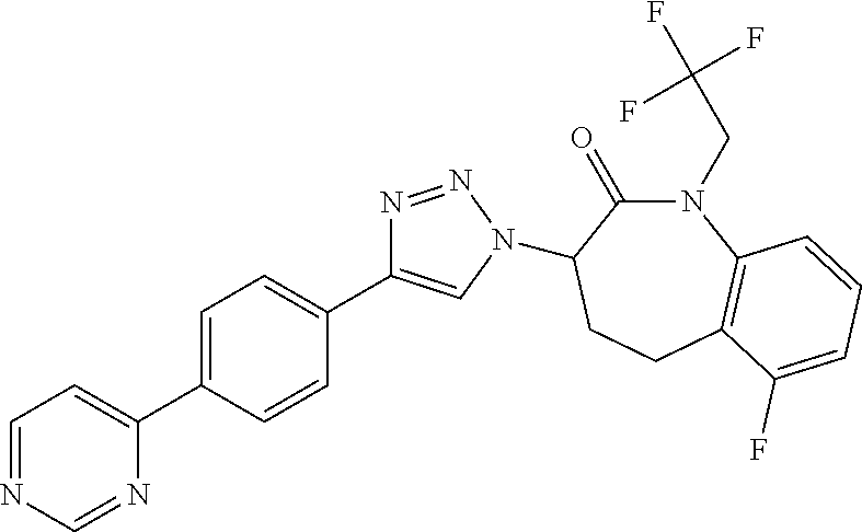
C1=NC=NC(C2=CC=C(C3=CN(C4C(=O)N(CC(F)(F)F)C5=C(CC4)C(F)=CC=C5)N=N3)C=C2)=C1
